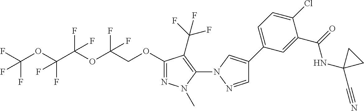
C(F)(F)(OC(C(OC(COC1=NN(C)C(N2N=CC(C3=CC=C(Cl)C(C(=O)NC4(C#N)CC4)=C3)=C2)=C1C(F)(F)F)(F)F)(F)F)(F)F)F
